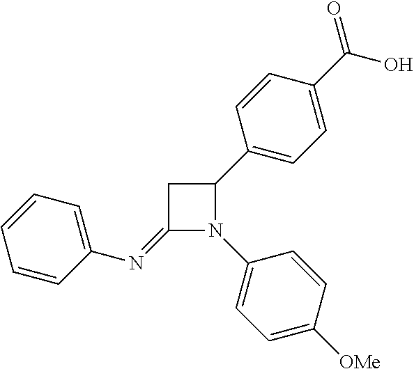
C1=CC=C(N=C2N(C3=CC=C([OMe])C=C3)C(C3=CC=C(C(O)=O)C=C3)C2)C=C1
